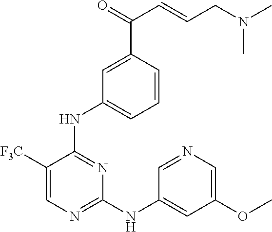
N(C1=NC(NC2=CC(OC)=CN=C2)=NC=C1[F3C])C1=CC=CC(C(=O)C=CCN(C)C)=C1
